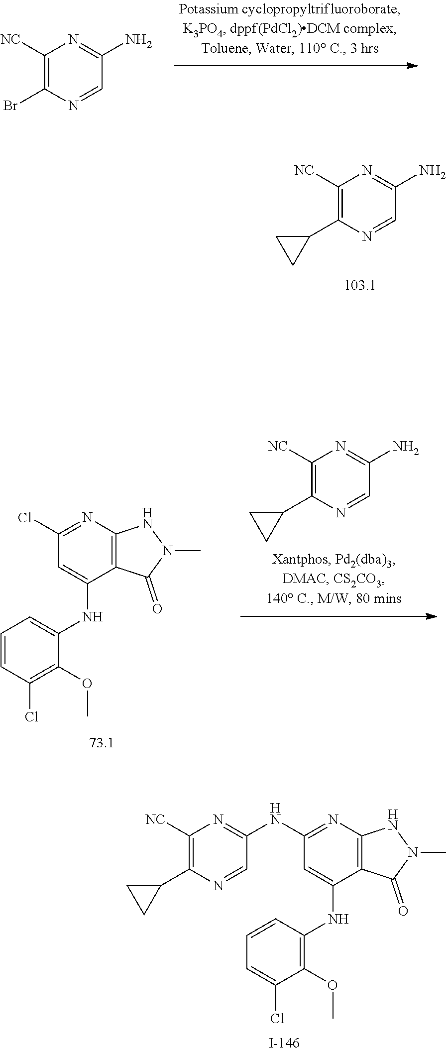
C1=C(NC2=C(OC)C(Cl)=CC=C2)C2=C(N=C1NC1=NC([NC])=C(C3CC3)N=C1)NN(C)C2=O.C1(Br)=C([NC])N=C(N)C=N1.C1(C2CC2)=C([NC])N=C(N)C=N1.C1=C(NC2=CC=CC(Cl)=C2OC)C2=C(N=C1Cl)NN(C)C2=O.C1(C2CC2)=C([NC])N=C(N)C=N1
